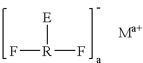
F[R](F)[E]
